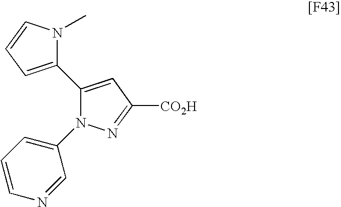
C1(C2=CC=CN2C)=CC([CO2H])=NN1C1=CC=CN=C1
